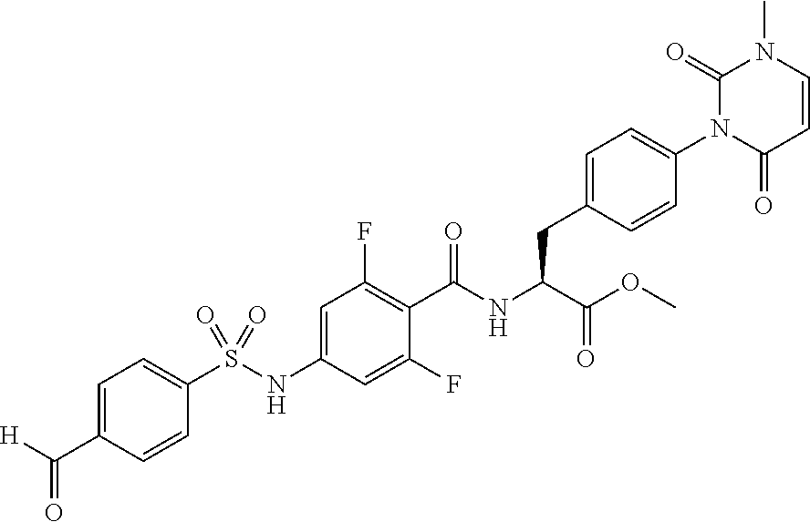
C1=CC(=O)N(C2=CC=C(CC(C(=O)OC)NC(=O)C3=C(F)C=C(NS(C4=CC=C(C([H])=O)C=C4)(=O)=O)C=C3F)C=C2)C(=O)N1C
